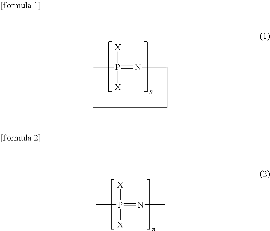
C1P([X])([X])=NCCC1.CP([X])([X])=NC
